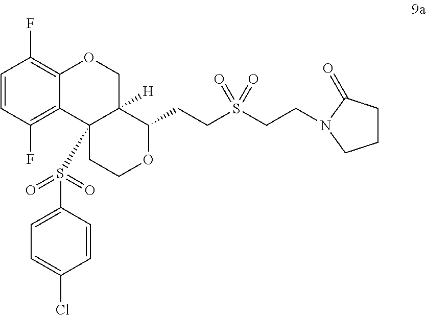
C1=CC(F)=C2C(=C1F)OCC1([H])C2(S(C2=CC=C(Cl)C=C2)(=O)=O)CCOC1CCS(CCN1C(=O)CCC1)(=O)=O
